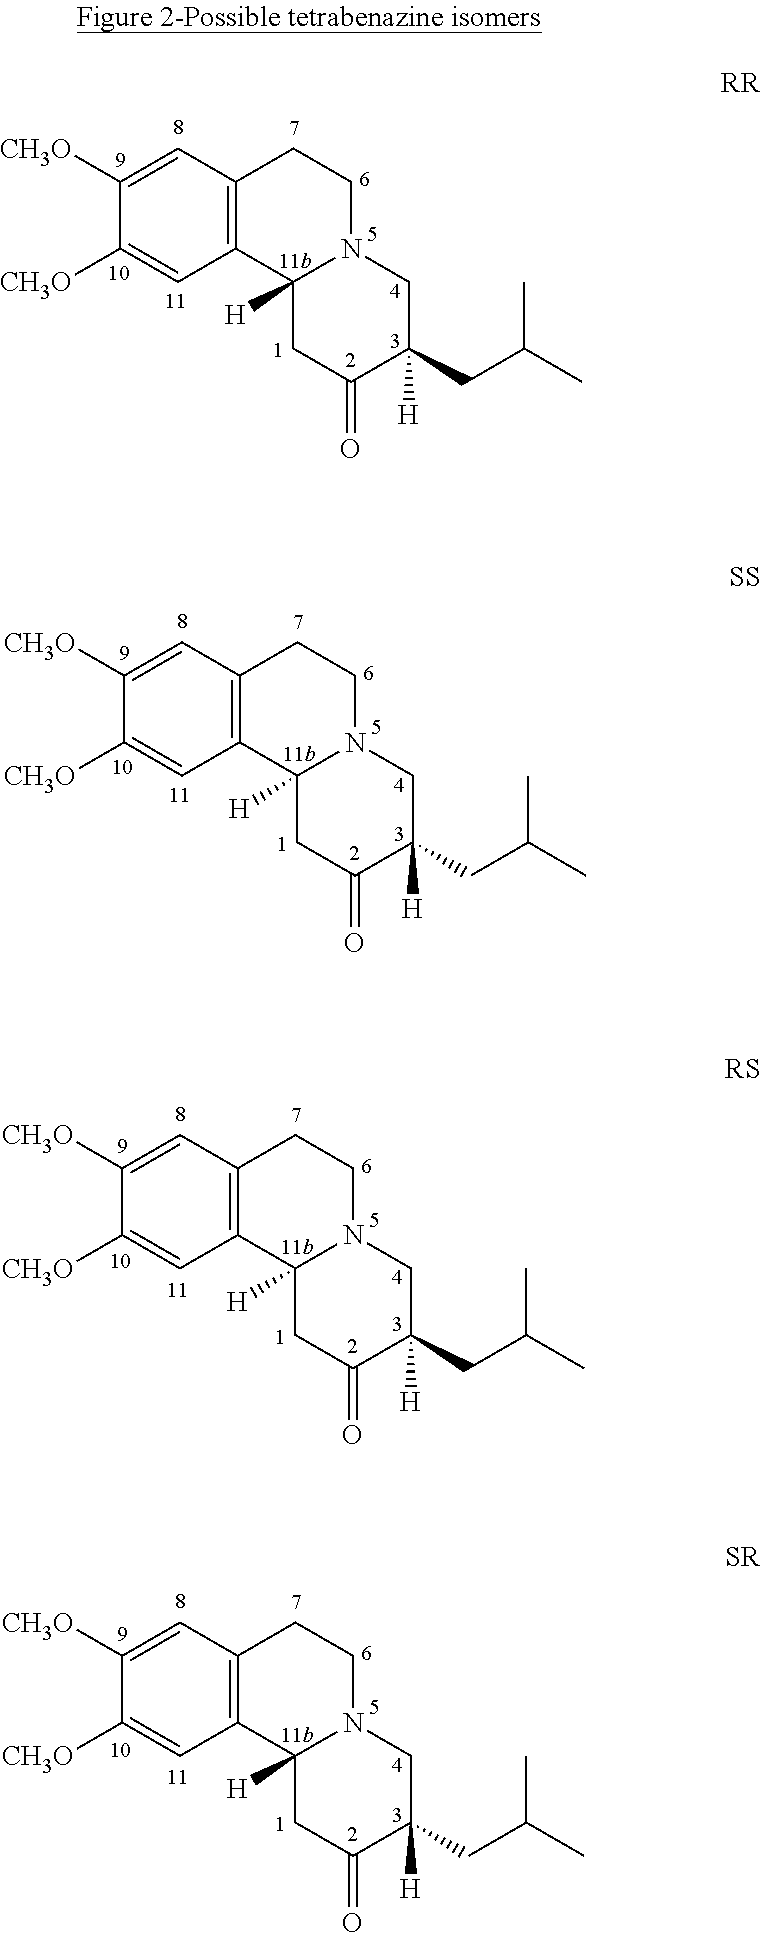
C1([CH3O])=CC2=C(C=C1[CH3O])C1([H])N(CC2)CC(CC(C)C)([H])C(=O)C1.C1([CH3O])=CC2=C(C=C1[CH3O])C1([H])N(CC2)CC(CC(C)C)([H])C(=O)C1.C1([CH3O])=CC2=C(C=C1[CH3O])C1([H])N(CC2)CC(CC(C)C)([H])C(=O)C1.C1([CH3O])=CC2=C(C=C1[CH3O])C1([H])N(CC2)CC(CC(C)C)([H])C(=O)C1
